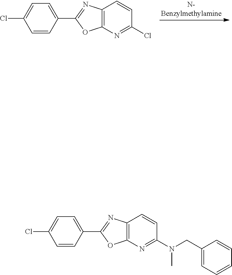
C1=CC(C2=NC3=C(N=C(Cl)C=C3)O2)=CC=C1Cl.C1=CC(C2=NC3=C(N=C(N(CC4=CC=CC=C4)C)C=C3)O2)=CC=C1Cl
